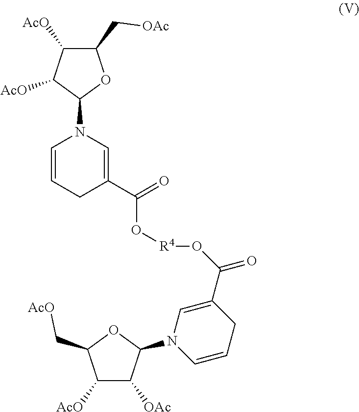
O([R4]OC(=O)C1=CN(C2C([AcO])C([AcO])C(C[OAc])O2)C=CC1)C(=O)C1=CN(C2C([OAc])C([AcO])C(C[AcO])O2)C=CC1
